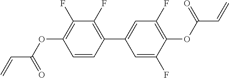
C1(F)=C(C2=CC(F)=C(OC(C=C)=O)C(F)=C2)C=CC(OC(C=C)=O)=C1F
